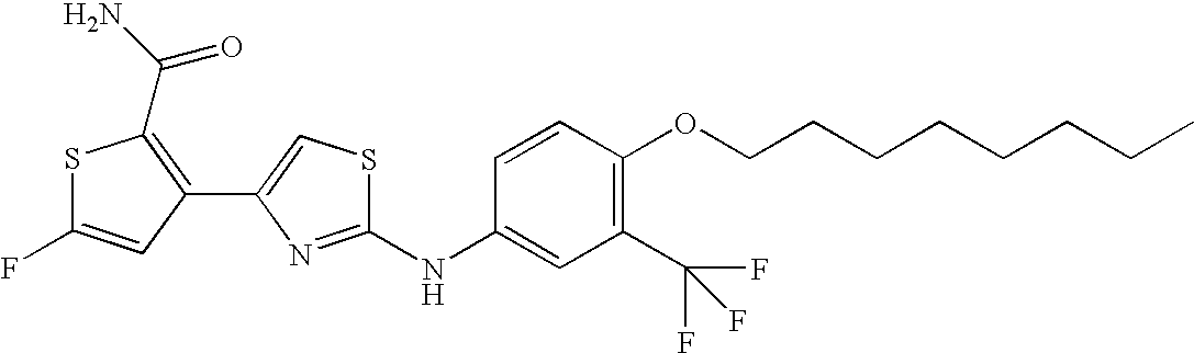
C1(C2=CSC(NC3=CC(C(F)(F)F)=C(OCCCCCCCC)C=C3)=N2)=C(C(N)=O)SC(F)=C1
